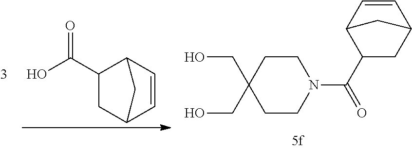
C1(C(O)=O)CC2C=CC1C2.C1CC(CO)(CO)CCN1C(C1CC2C=CC1C2)=O
